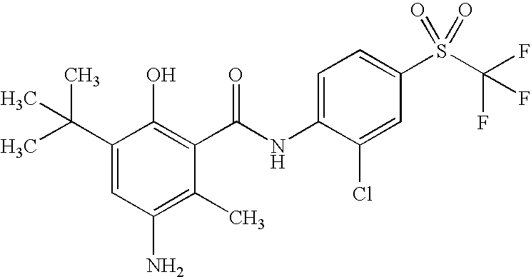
C1(C(C)(C)C)=CC(N)=C(C)C(C(NC2=CC=C(S(C(F)(F)F)(=O)=O)C=C2Cl)=O)=C1O
